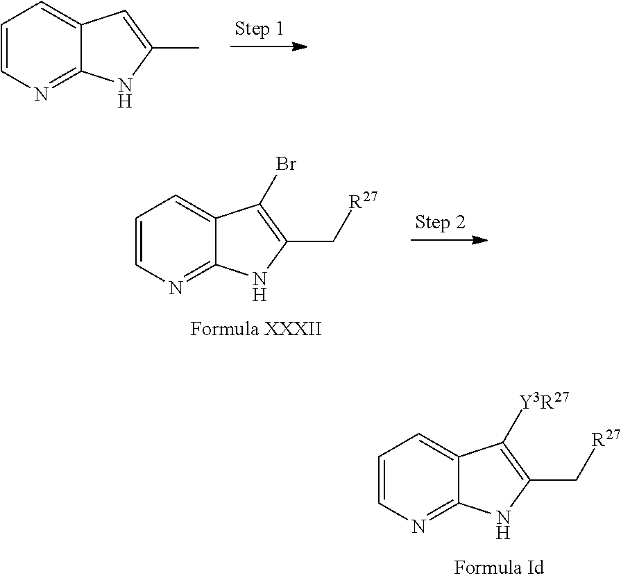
C1=CN=C2C(=C1)C=C(C)N2.C1=CN=C2C(=C1)C(Br)=C(C[R27])N2.C1=CN=C2C(=C1)C([Y3R27])=C(C[R27])N2
